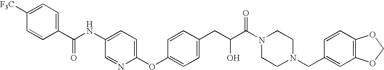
C1=NC(OC2=CC=C(CC(C(N3CCN(CC4=CC5=C(C=C4)OCO5)CC3)=O)O)C=C2)=CC=C1NC(C1=CC=C([F3C])C=C1)=O
